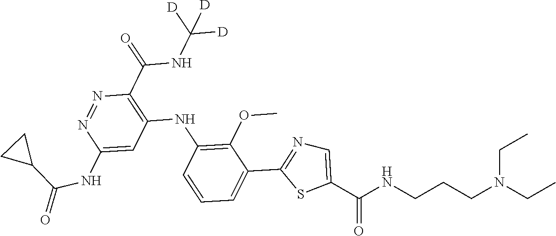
C1(C(NC([D])([D])[D])=O)=C(NC2=C(OC)C(C3=NC=C(C(NCCCN(CC)CC)=O)S3)=CC=C2)C=C(NC(=O)C2CC2)N=N1
